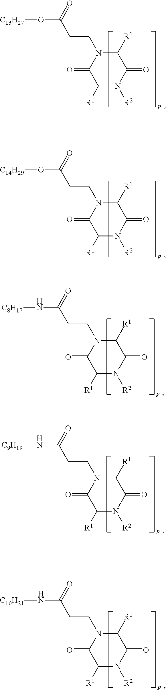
C1([R1])N([R2])C(=O)C([R1])N(CCC(O[C13H27])=O)C1=O.C1([R1])N([R2])C(=O)C([R1])N(CCC(O[C14H29])=O)C1=O.C1([R1])N([R2])C(=O)C([R1])N(CCC(N[C8H17])=O)C1=O.C1([R1])N([R2])C(=O)C([R1])N(CCC(N[C9H19])=O)C1=O.C1([R1])N([R2])C(=O)C([R1])N(CCC(N[C10H21])=O)C1=O
